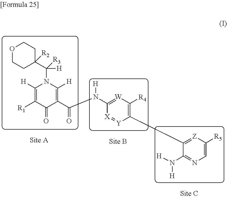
C1([H])=C([R1])C(=O)C(C(N(C2=[W]C([R4])=C(C3=[Z]C([R5])=CN=C3N([H])[H])[Y]=[X]2)[H])=O)=C([H])N1C(C1([R2])CCOCC1)([H])[R3]
